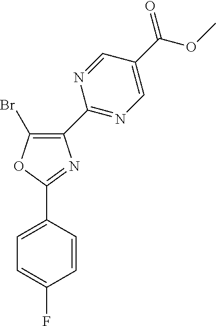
C1(Br)=C(C2=NC=C(C(OC)=O)C=N2)N=C(C2=CC=C(F)C=C2)O1
